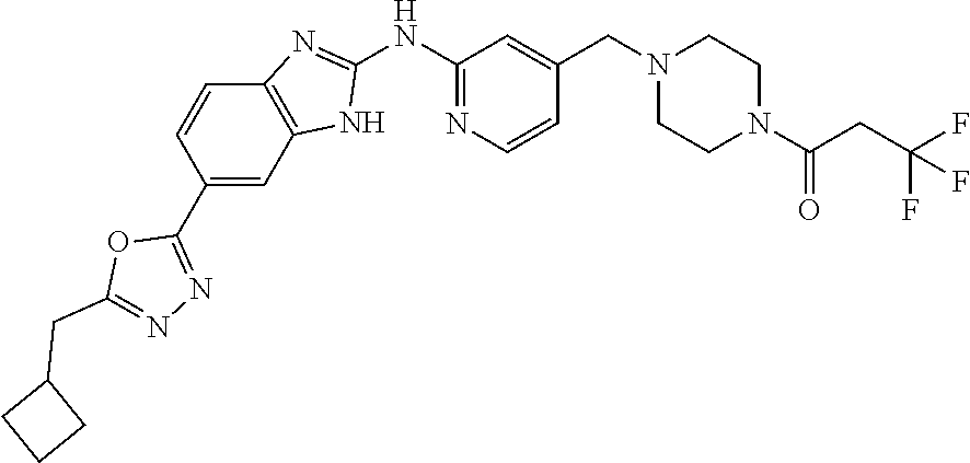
N1=C(NC2=NC3=C(C=C(C4=NN=C(CC5CCC5)O4)C=C3)N2)C=C(CN2CCN(C(CC(F)(F)F)=O)CC2)C=C1
